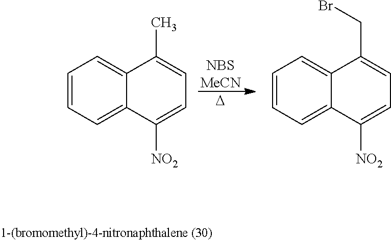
C1=CC=C2C(=C1)C(C)=CC=C2[NO2].C1=CC=C2C(=C1)C(CBr)=CC=C2[NO2].[NBSMeCN].[D]
